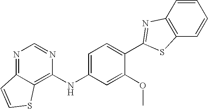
N1=C2C(=C(NC3=CC=C(C4=NC5=C(C=CC=C5)S4)C(OC)=C3)N=C1)SC=C2
